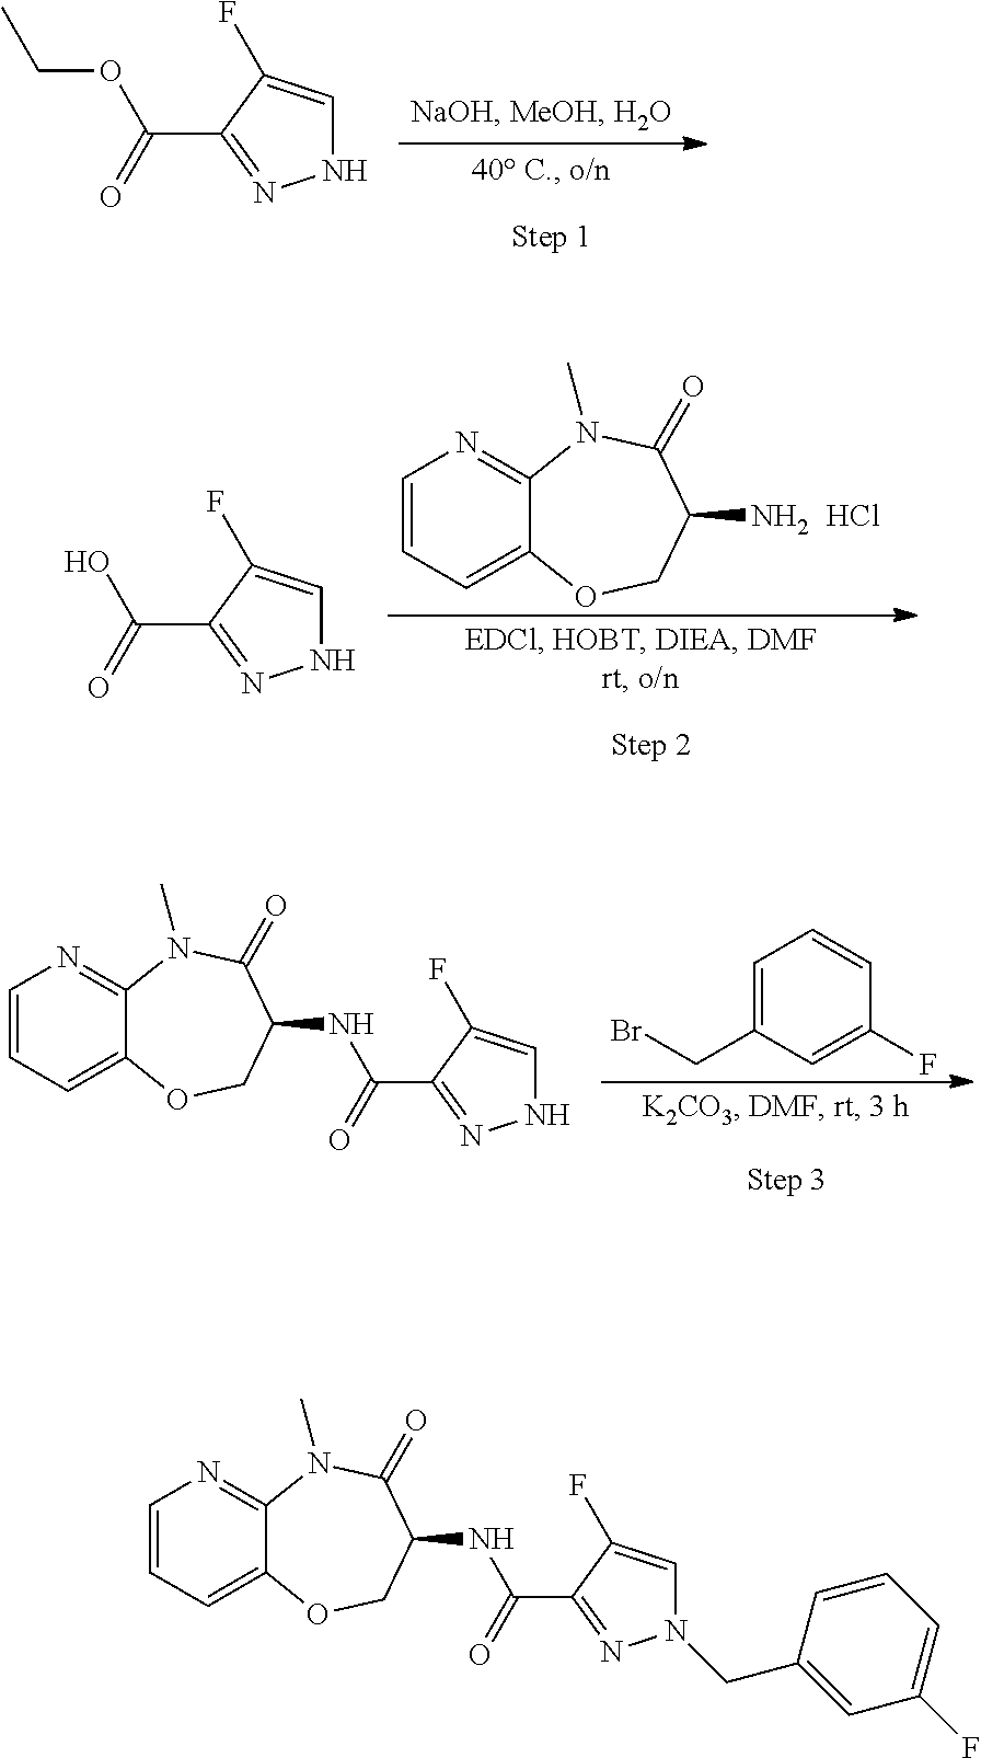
N1C=C(F)C(C(=O)OCC)=N1.C1=CC=C2C(=N1)N(C)C(=O)C(N)CO2.Cl.N1C=C(F)C(C(=O)O)=N1.C1=C(CBr)C=C(F)C=C1.C1=CC=C2C(=N1)N(C)C(=O)C(NC(C1=NNC=C1F)=O)CO2.C1=CC=C2C(=N1)N(C)C(=O)C(NC(C1=NN(CC3=CC(F)=CC=C3)C=C1F)=O)CO2
